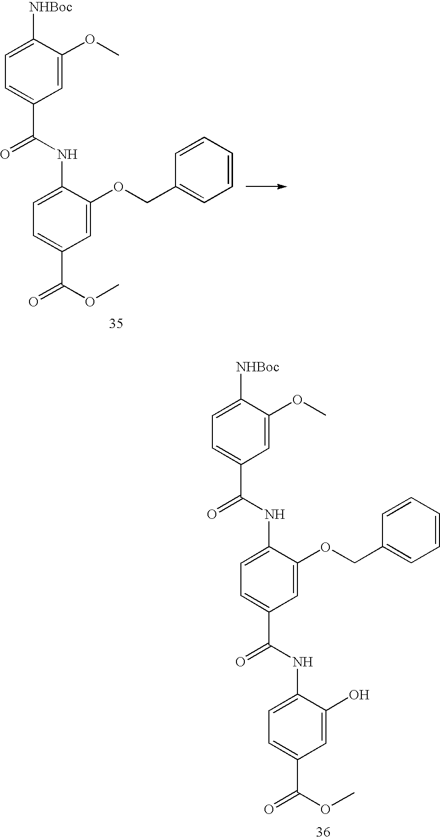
C1=C(OC)C([NHBoc])=CC=C1C(NC1=CC=C(C(NC2=CC=C(C(OC)=O)C=C2O)=O)C=C1OCC1=CC=CC=C1)=O.C1=C(OC)C([NHBoc])=CC=C1C(NC1=CC=C(C(OC)=O)C=C1OCC1=CC=CC=C1)=O
